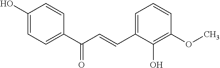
C1=C(C=CC(C2=CC=C(O)C=C2)=O)C(O)=C(OC)C=C1
